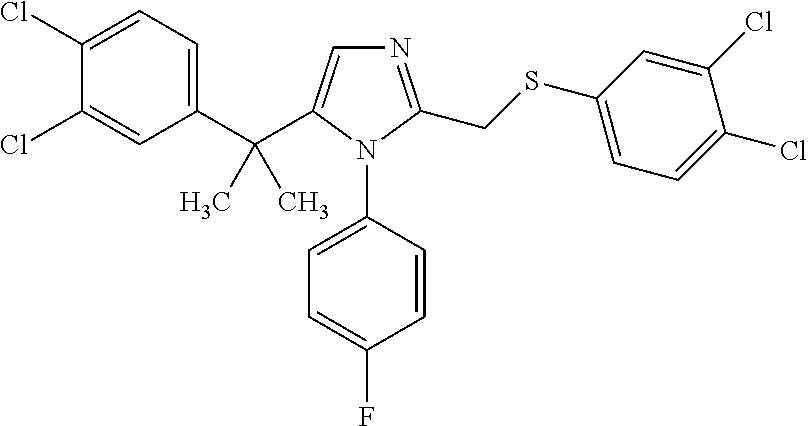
C1(C(C2=CN=C(CSC3=CC=C(Cl)C(Cl)=C3)N2C2=CC=C(F)C=C2)(C)C)=CC=C(Cl)C(Cl)=C1
